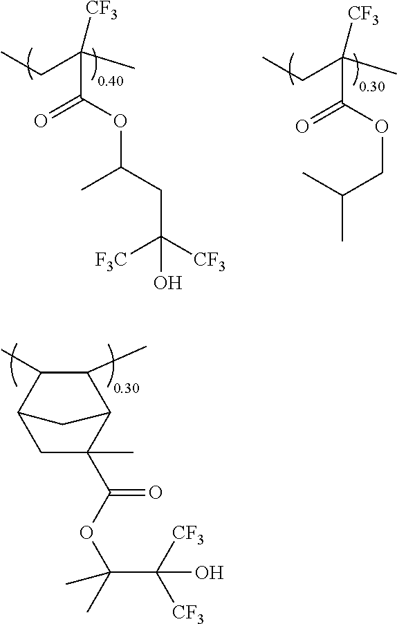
C(C([CF3])(C)CC)(OC(CC([CF3])([F3C])O)C)=O.C(C([CF3])(C)CC)(OCC(C)C)=O.C1(C)C(C)C2CC(C(OC(C)(C([CF3])([CF3])O)C)=O)(C)C1C2
